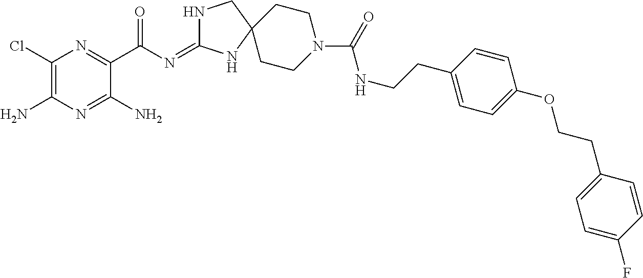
C1(Cl)=C(N)N=C(N)C(C(=O)N=C2NCC3(N2)CCN(C(NCCC2=CC=C(OCCC4=CC=C(F)C=C4)C=C2)=O)CC3)=N1
